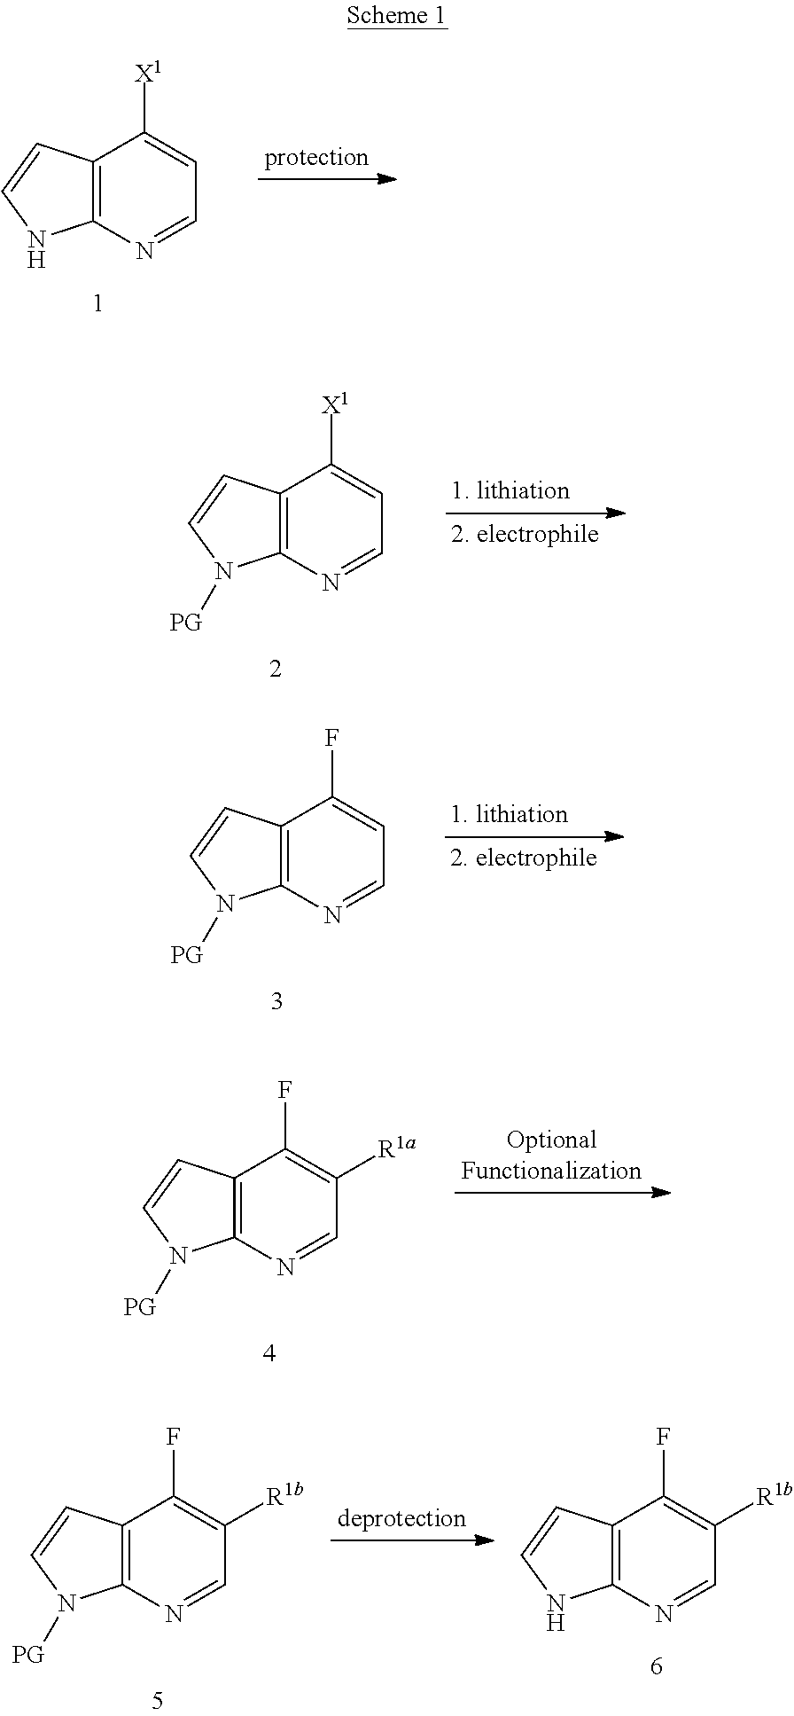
C12=C(N=CC=C1[X1])NC=C2.C12=C(N=CC=C1[X1])N([PG])C=C2.C12=C(N=CC=C1F)N([PG])C=C2.C12=C(N=CC([R1a])=C1F)N([PG])C=C2.C12=C(N=CC([R1b])=C1F)N([PG])C=C2.C12=C(N=CC([R1b])=C1F)NC=C2
